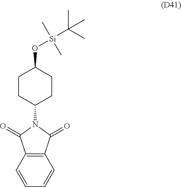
C1CC(N2C(=O)C3=C(C2=O)C=CC=C3)CCC1O[Si](C(C)(C)C)(C)C
